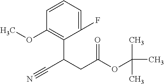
C1=CC=C(F)C(C(CC(OC(C)(C)C)=O)C#N)=C1OC
